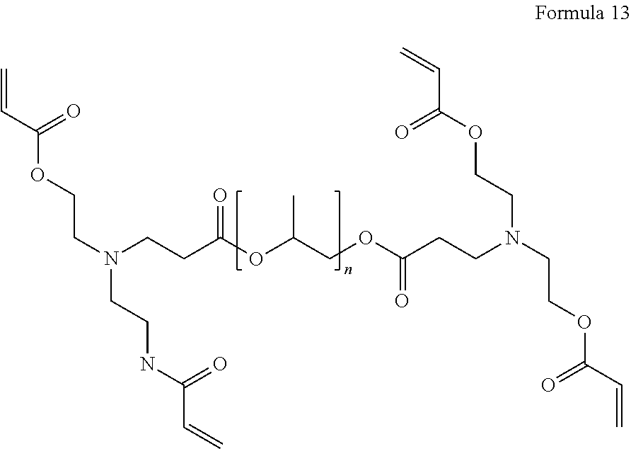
C=CC(OCCN(CCNC(C=C)=O)CCC(OC(COC(CCN(CCOC(C=C)=O)CCOC(C=C)=O)=O)C)=O)=O
